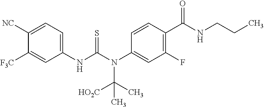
C1(NC(N(C2=CC(F)=C(C(NCCC)=O)C=C2)C([HO2C])(C)C)=S)=CC=C([NC])C([F3C])=C1
